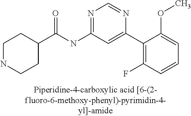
C1NCCC(C(NC2=NC=NC(C3=C(F)C=CC=C3OC)=C2)=O)C1
